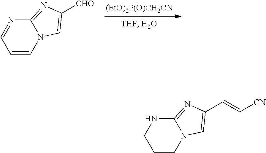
[(EtO)2P(O)CH2CN].C12=NC([CHO])=CN1C=CC=N2.C12=NC(C=C[CN])=CN1CCCN2
